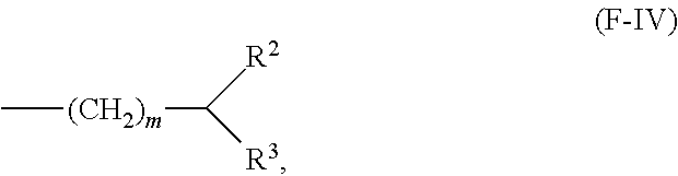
C[(CH2)m]C([R2])[R3]
